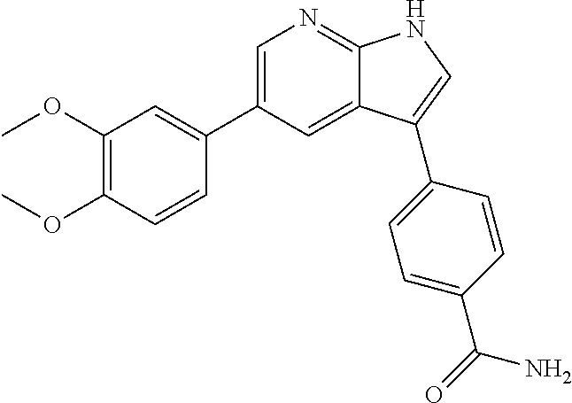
C1(OC)=C(OC)C=CC(C2=CN=C3C(=C2)C(C2=CC=C(C(=O)N)C=C2)=CN3)=C1
